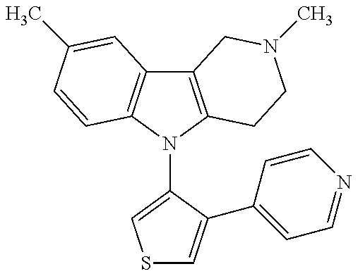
C12=C(N(C3=CSC=C3C3=CC=NC=C3)C3=C1C=C(C)C=C3)CCN(C)C2
